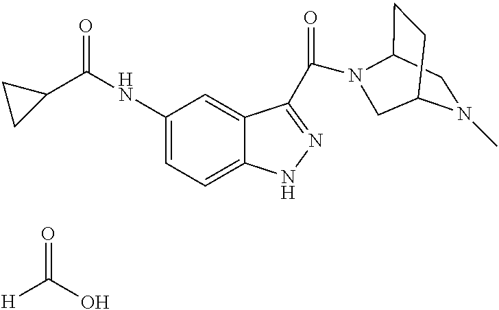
C1(NC(C2CC2)=O)=CC=C2C(=C1)C(C(=O)N1C3CCC(N(C)C3)C1)=NN2.[H]C(O)=O
